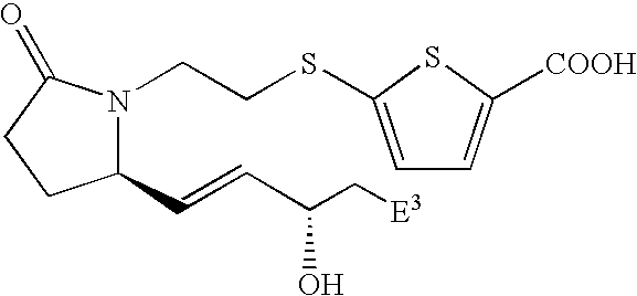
C1(C=CC(C[E3])O)N(CCSC2=CC=C([COOH])S2)C(=O)CC1
